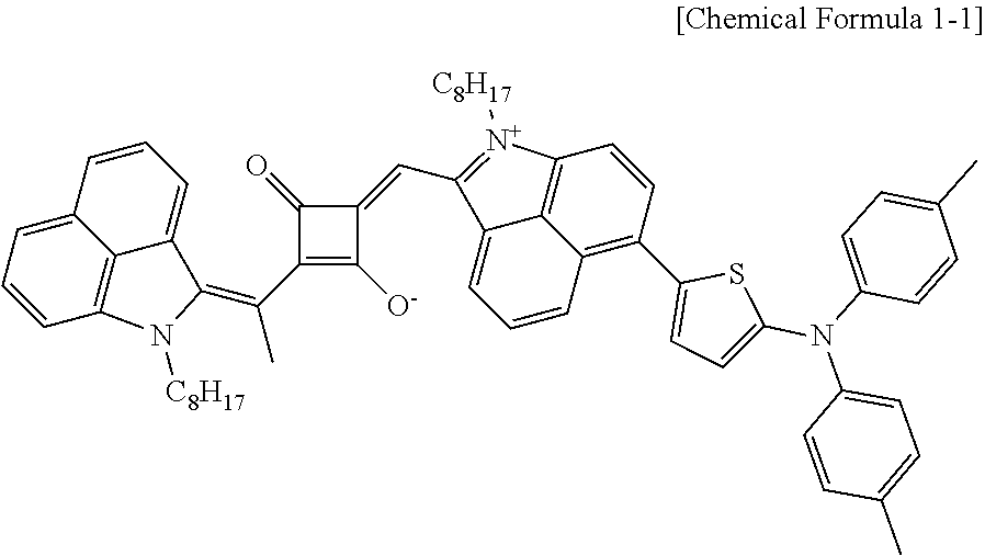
C1(C(C)=C2C3=CC=CC4=CC=CC(=C43)N2[C8H17])=C([O-])C(=CC2=[N+]([C8H17])C3=C4C(=C(C5=CC=C(N(C6=CC=C(C)C=C6)C6=CC=C(C)C=C6)S5)C=C3)C=CC=C42)C1=O
